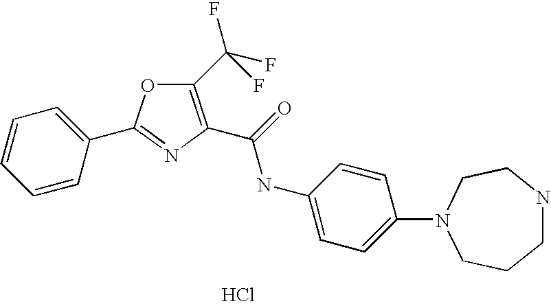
C1=CC(C2=NC(C(=O)NC3=CC=C(N4CCCNCC4)C=C3)=C(C(F)(F)F)O2)=CC=C1.Cl
